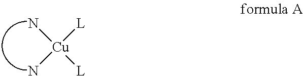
N[Cu]([L])([L])N
